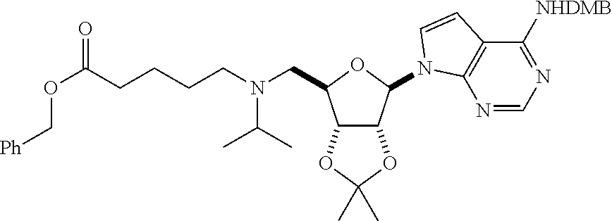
C12C(C(N3C4=C(C([NHDMB])=NC=N4)C=C3)OC1CN(CCCCC(=O)OC[Ph])C(C)C)OC(C)(C)O2
